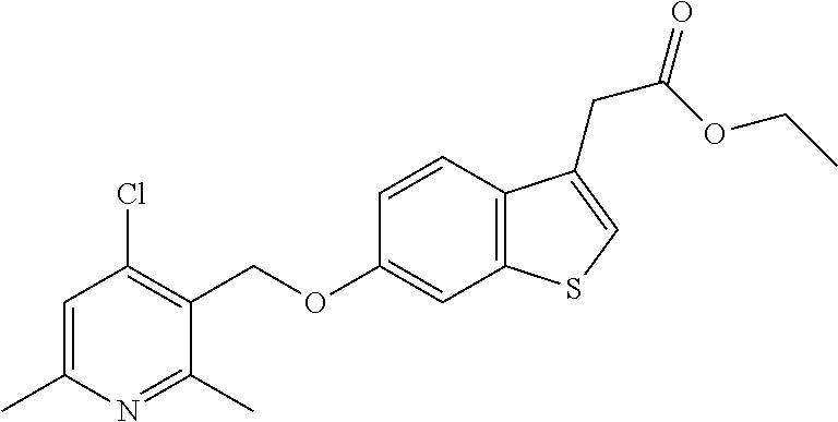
C(OC1=CC2=C(C=C1)C(CC(=O)OCC)=CS2)C1=C(Cl)C=C(C)N=C1C
